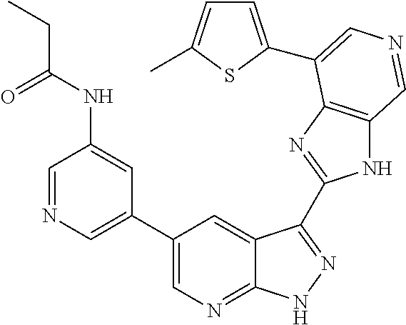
C1(C2=CN=CC(NC(CC)=O)=C2)=CN=C2C(=C1)C(C1=NC3=C(N1)C=NC=C3C1=CC=C(C)S1)=NN2
